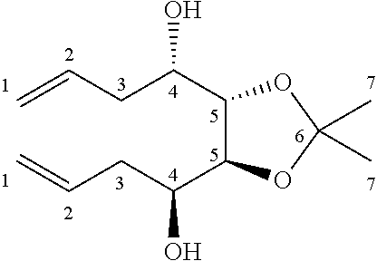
C(C(C1C(C(CC=C)O)OC(C)(C)O1)O)C=C
